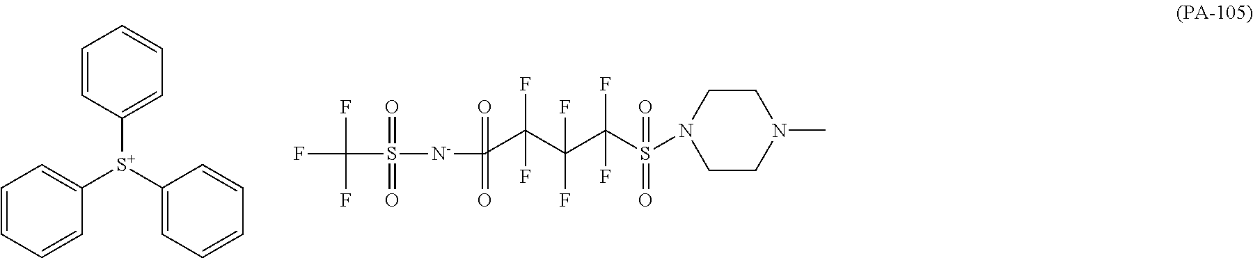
C1=CC([S+](C2=CC=CC=C2)C2=CC=CC=C2)=CC=C1.FC(F)(F)S(=O)(=O)[N-]C(=O)(=O)C(C(C(S(N1CCN(C)CC1)(=O)=O)(F)F)(F)F)(F)F
